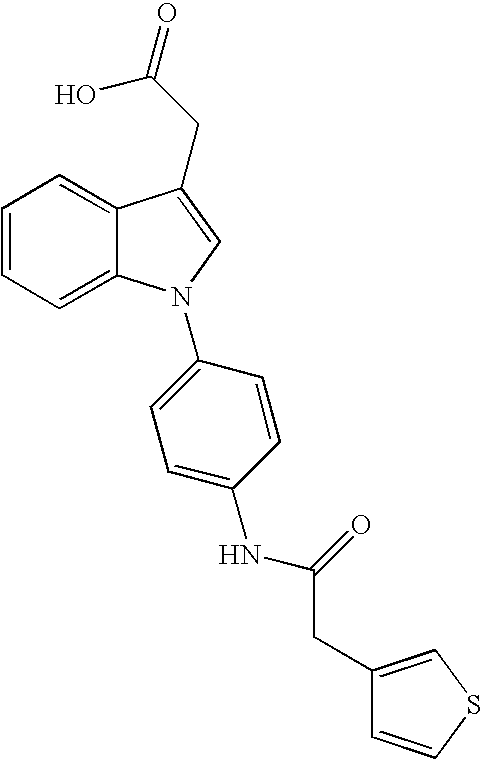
C1=CC=C2C(=C1)C(CC(=O)O)=CN2C1=CC=C(NC(CC2=CSC=C2)=O)C=C1
